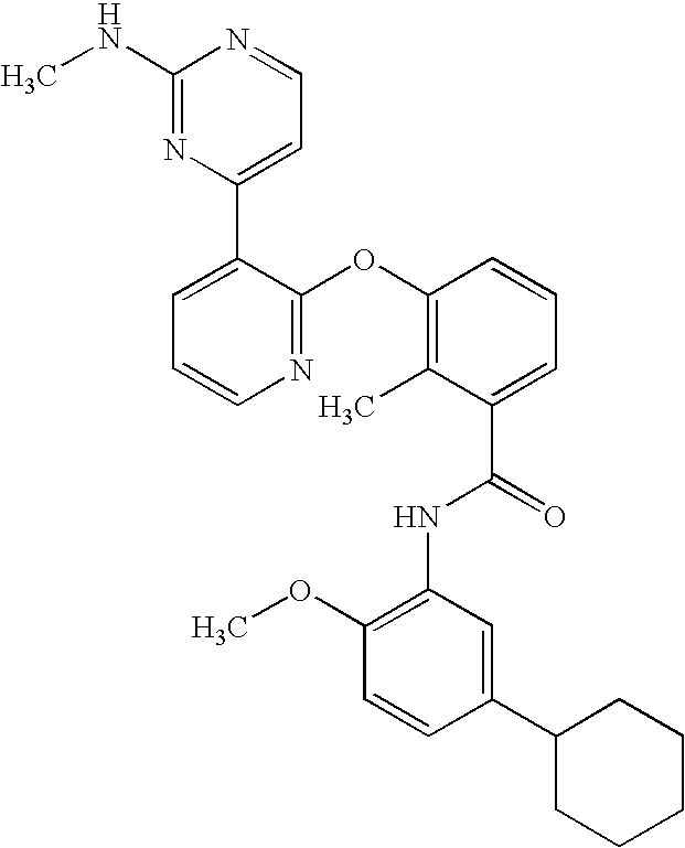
N1=C(OC2=C(C)C(C(=O)NC3=C(OC)C=CC(C4CCCCC4)=C3)=CC=C2)C(C2=CC=NC(NC)=N2)=CC=C1
